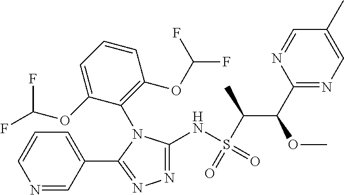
N1=C(NS(C(C(C2=NC=C(C)C=N2)OC)C)(=O)=O)N(C2=C(OC(F)F)C=CC=C2OC(F)F)C(C2=CC=CN=C2)=N1
